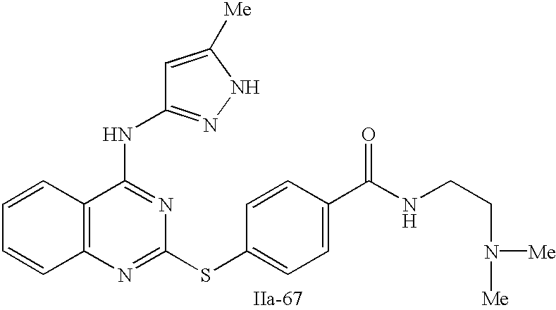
C12=C(N=C(SC3=CC=C(C(NCCN([Me])[Me])=O)C=C3)N=C1NC1=NNC([Me])=C1)C=CC=C2
